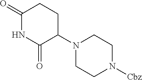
C1(=O)NC(=O)C(N2CCN([Cbz])CC2)CC1
